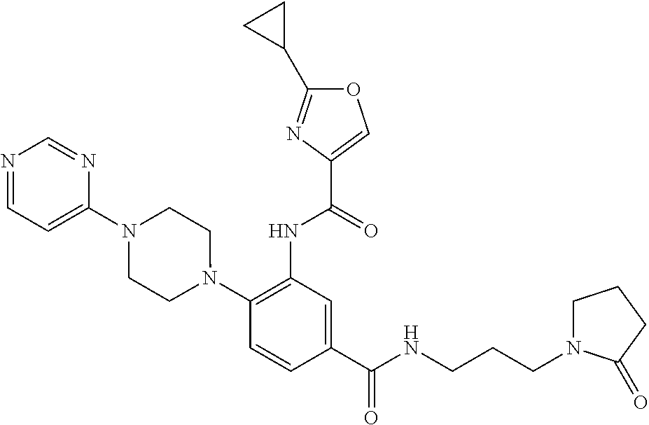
C1(NC(=O)C2=COC(C3CC3)=N2)=C(N2CCN(C3=CC=NC=N3)CC2)C=CC(C(=O)NCCCN2CCCC2=O)=C1
